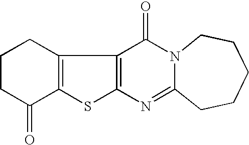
C12=C(C3=C(S1)N=C1N(C3=O)CCCCC1)CCCC2=O
